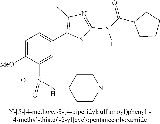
C1=C([MeO])C(S(NC2CCNCC2)(=O)=O)=CC(C2=C(C)N=C(N(C(C3CCCC3)=O)[H])S2)=C1
